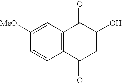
C1=C([MeO])C=CC2=C1C(=O)C(O)=CC2=O
